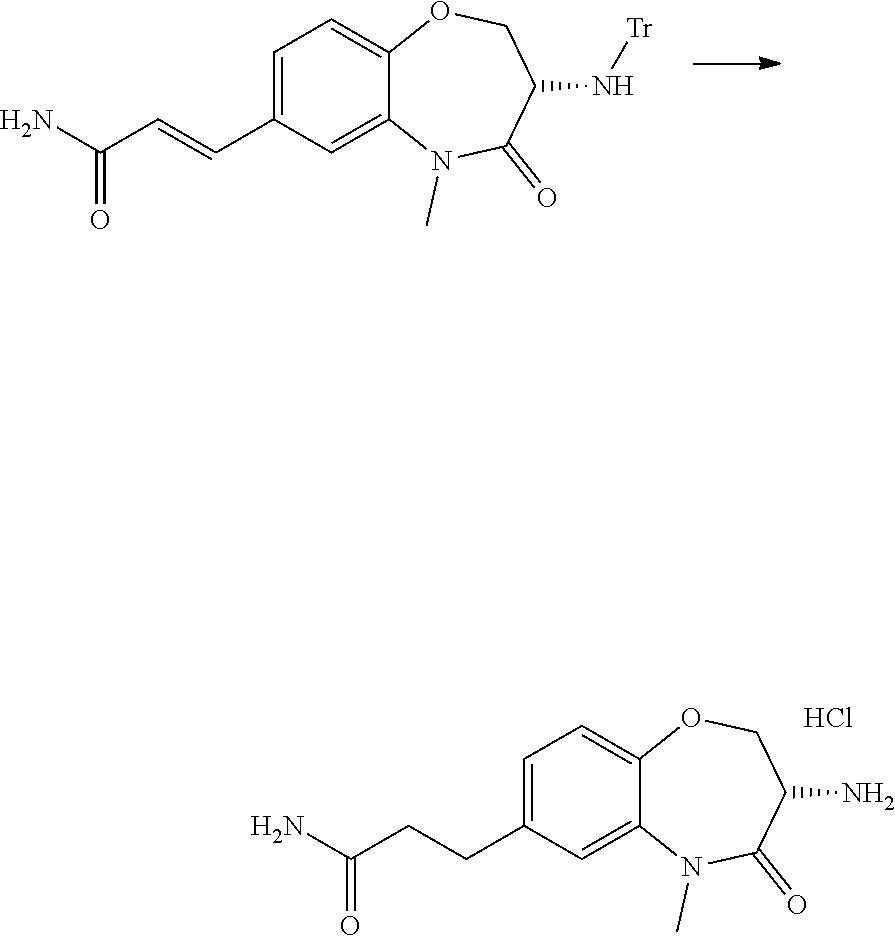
C1=C2OCC(N[Tr])C(=O)N(C)C2=CC(C=CC(=O)N)=C1.C1=C2OCC(N)C(=O)N(C)C2=CC(CCC(=O)N)=C1.Cl
